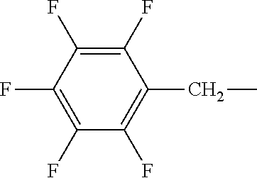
C1(F)=C(F)C(F)=C(F)C(CC)=C1F
